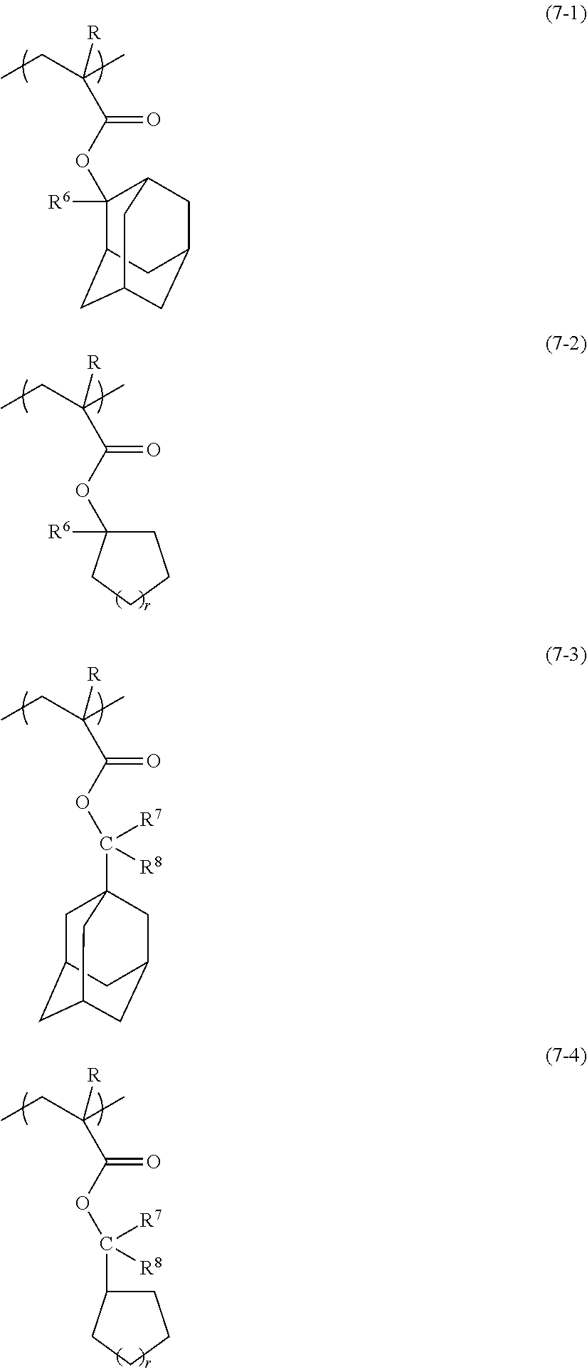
O(C(C([R])(C)CC)=O)C1([R6])CCCC1.O(C(C([R])(C)CC)=O)C1([R6])C2CC3CC(CC1C3)C2.C(C)(CC)([R])C(OC([R7])([R8])C12CC3CC(CC(C1)C3)C2)=O.C(C)(CC)([R])C(OC([R7])([R8])C1CCCC1)=O
